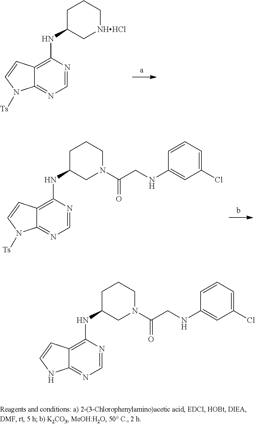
C1=NC(NC2C[NHHCl]CCC2)=C2C(=N1)N([Ts])C=C2.C1=NC(NC2CN(C(CNC3=CC(Cl)=CC=C3)=O)CCC2)=C2C(=N1)N([Ts])C=C2.C1=NC(NC2CN(C(CNC3=CC(Cl)=CC=C3)=O)CCC2)=C2C(=N1)NC=C2
